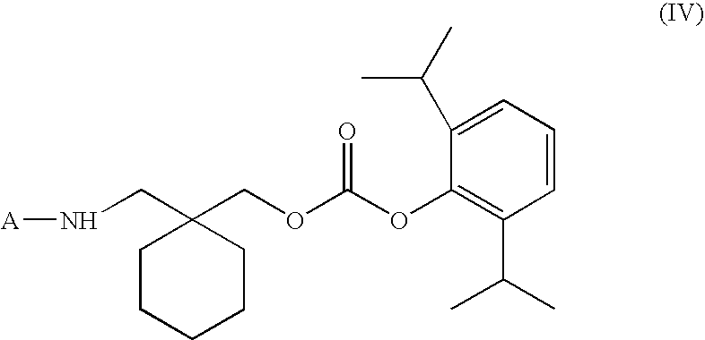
C(C1(COC(OC2=C(C(C)C)C=CC=C2C(C)C)=O)CCCCC1)N[A]
